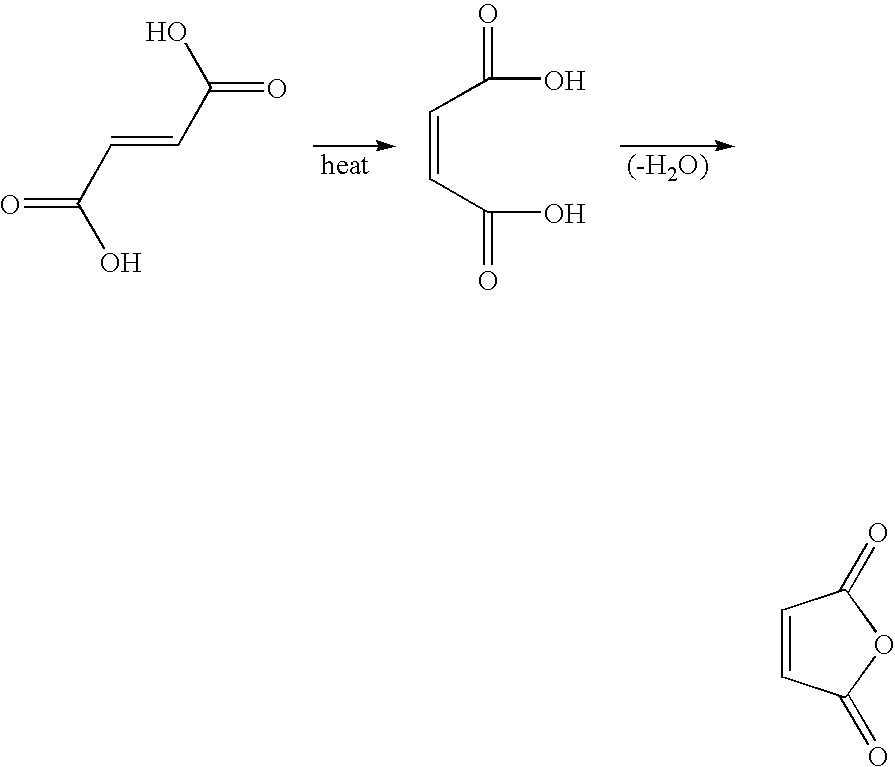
O=C(C=CC(=O)O)O.C(=CC(O)=O)C(O)=O.[(-H2O)].C1=CC(=O)OC1=O
